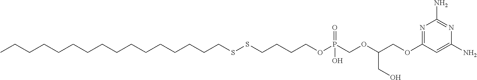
C(CCCCCCCCCCCCCSSCCCCOP(COC(COC1=NC(N)=NC(N)=C1)CO)(=O)O)CC
